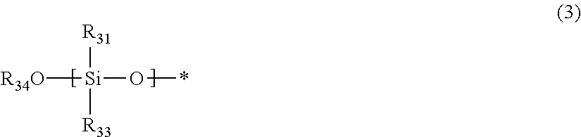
[R34O][Si]([R31])([R33])O*
